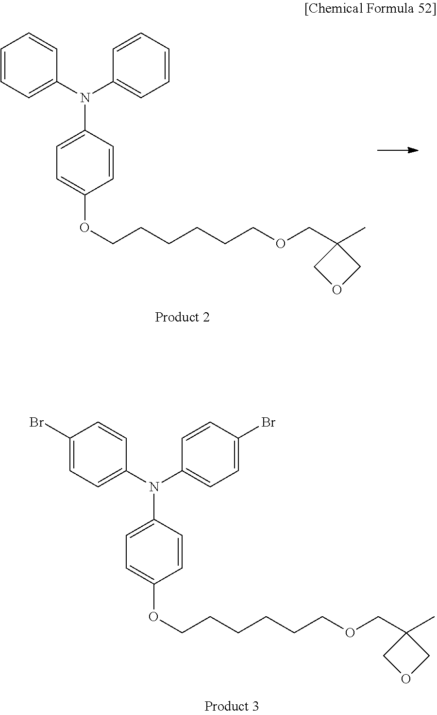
C1(N(C2=CC=C(Br)C=C2)C2=CC=C(OCCCCCCOCC3(C)COC3)C=C2)=CC=C(Br)C=C1.C1(N(C2=CC=CC=C2)C2=CC=C(OCCCCCCOCC3(C)COC3)C=C2)=CC=CC=C1
